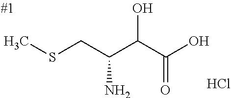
CSCC(C(C(=O)O)O)N.Cl
